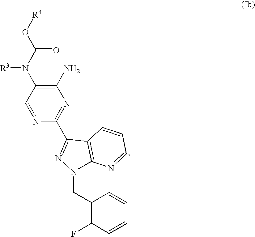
C1=NC(C2=NN(CC3=C(F)C=CC=C3)C3=C2C=CC=N3)=NC(N)=C1N(C(O[R4])=O)[R3]
